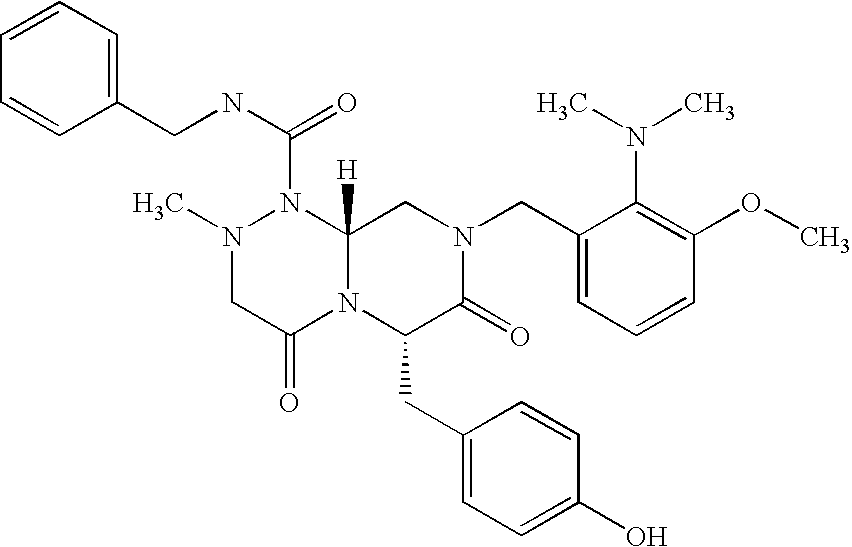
C1(N(C)C)=C(OC)C=CC=C1CN1CC2([H])N(C(NCC3=CC=CC=C3)=O)N(C)CC(=O)N2C(CC2=CC=C(O)C=C2)C1=O
